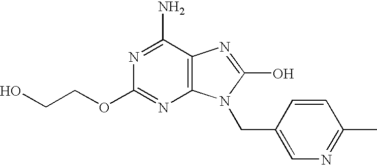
C12=C(C(N)=NC(OCCO)=N1)N=C(O)N2CC1=CN=C(C)C=C1
